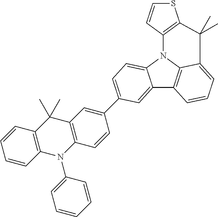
C12=C3N(C4=CC=C(C5=CC6=C(C=C5)N(C5=CC=CC=C5)C5=C(C=CC=C5)C6(C)C)C=C14)C1=C(SC=C1)C(C)(C)C3=CC=C2
